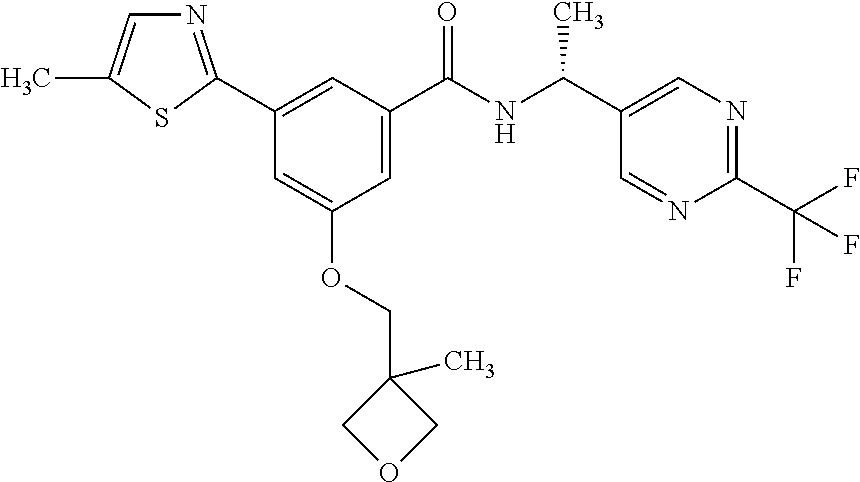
C1(C2=NC=C(C)S2)=CC(C(NC(C2=CN=C(C(F)(F)F)N=C2)C)=O)=CC(OCC2(C)COC2)=C1
